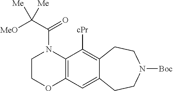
C12=C(C([cPr])=C3C(=C1)CCN([Boc])CC3)N(C(=O)C([MeO])([Me])[Me])CCO2
